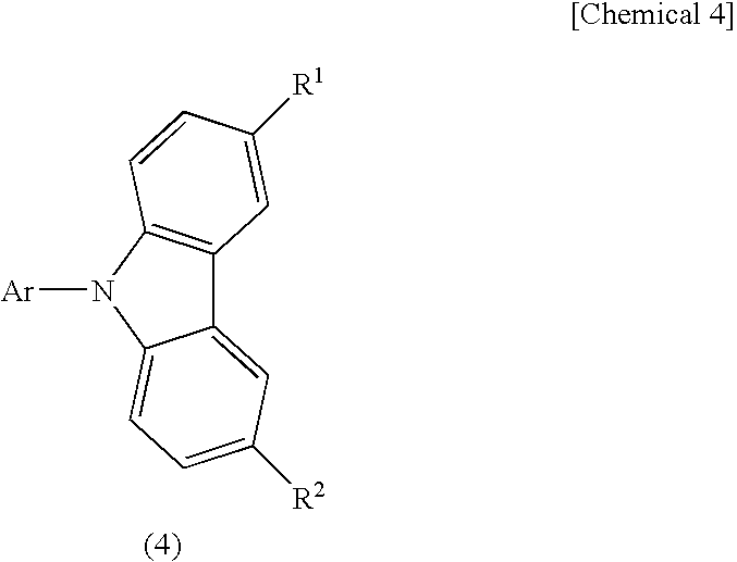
C12=CC([R2])=CC=C1N([Ar])C1=C2C=C([R1])C=C1
